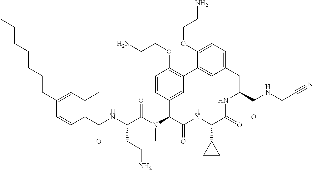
C(C1=CC(C)=C(C(NC(C(N(C2C(=O)NC(C3CC3)C(=O)NC(C(NCC#N)=O)CC3=CC=C(OCCN)C(=C3)C3=C(OCCN)C=CC2=C3)C)=O)CCN)=O)C=C1)CCCCCC
